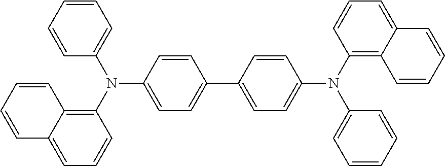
C1(N(C2=CC=CC=C2)C2=CC=C(C3=CC=C(N(C4=C5C(=CC=C4)C=CC=C5)C4=CC=CC=C4)C=C3)C=C2)=C2C(=CC=C1)C=CC=C2
